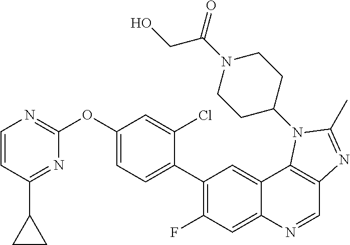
C1=CC(C2CC2)=NC(OC2=CC=C(C3=C(F)C=C4C(=C3)C3=C(C=N4)N=C(C)N3C3CCN(C(=O)CO)CC3)C(Cl)=C2)=N1
